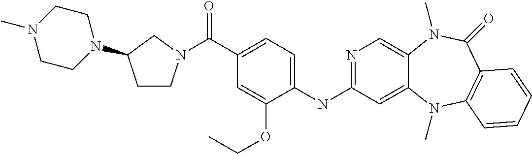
C1(NC2=NC=C3C(=C2)N(C)C2=C(C(=O)N3C)C=CC=C2)=CC=C(C(=O)N2CCC(N3CCN(C)CC3)C2)C=C1OCC
